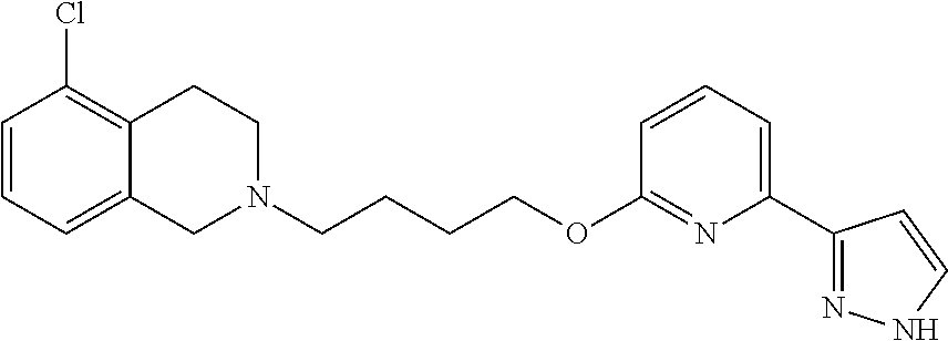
C12=CC=CC(Cl)=C1CCN(CCCCOC1=NC(C3=NNC=C3)=CC=C1)C2
